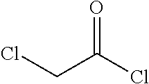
C(C(Cl)=O)Cl
